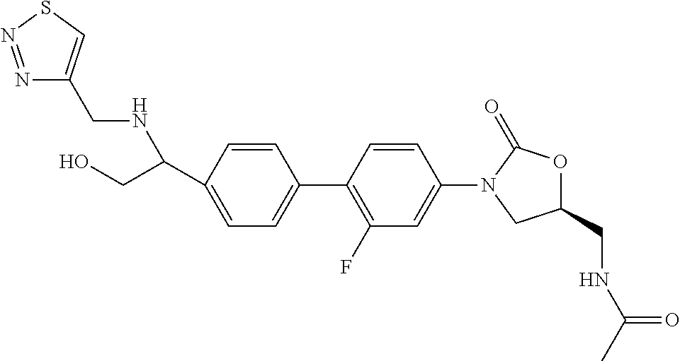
C1=C(C(CO)NCC2=CSN=N2)C=CC(C2=C(F)C=C(N3CC(CNC(=O)C)OC3=O)C=C2)=C1
